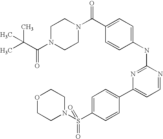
C1N(C(C(C)(C)C)=O)CCN(C(C2=CC=C(NC3=NC(C4=CC=C(S(N5CCOCC5)(=O)=O)C=C4)=CC=N3)C=C2)=O)C1
